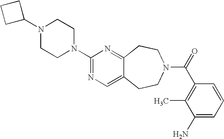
C1(N2CCN(C3=NC=C4C(=N3)CCN(C(=O)C3=C(C)C(N)=CC=C3)CC4)CC2)CCC1
